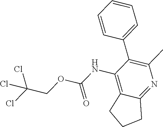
ClC(Cl)(Cl)COC(NC1=C2CCCC2=NC(C)=C1C1=CC=CC=C1)=O
